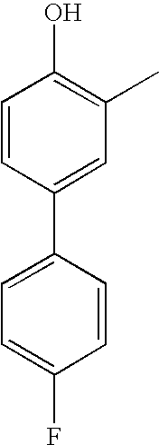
C1=CC(C2=CC(C)=C(O)C=C2)=CC=C1F
